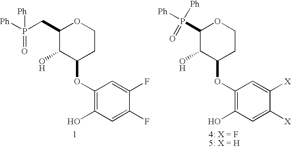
C1(CP([Ph])(=O)[Ph])C(O)C(OC2=C(O)C=C(F)C(F)=C2)CCO1.C1(P([Ph])([Ph])=O)C(O)C(OC2=C(O)C=C([X])C([X])=C2)CCO1
